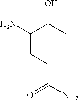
NC(C(C)O)CCC(N)=O
